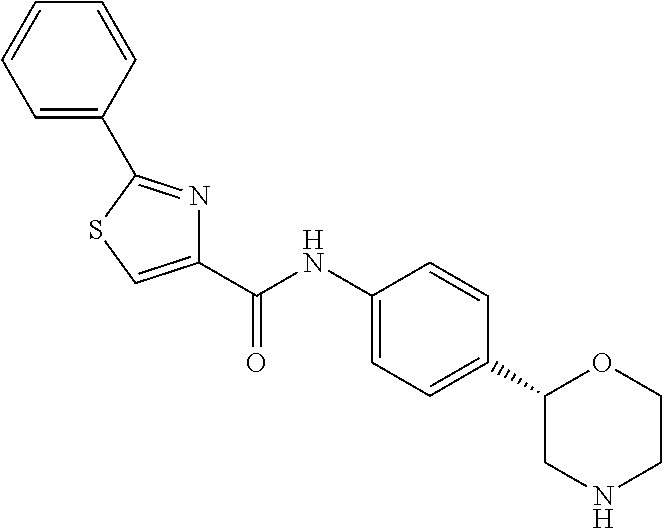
C1(C(NC2=CC=C(C3CNCCO3)C=C2)=O)=CSC(C2=CC=CC=C2)=N1
